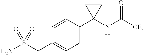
C1=C(C2(NC([CF3])=O)CC2)C=CC(CS(N)(=O)=O)=C1
